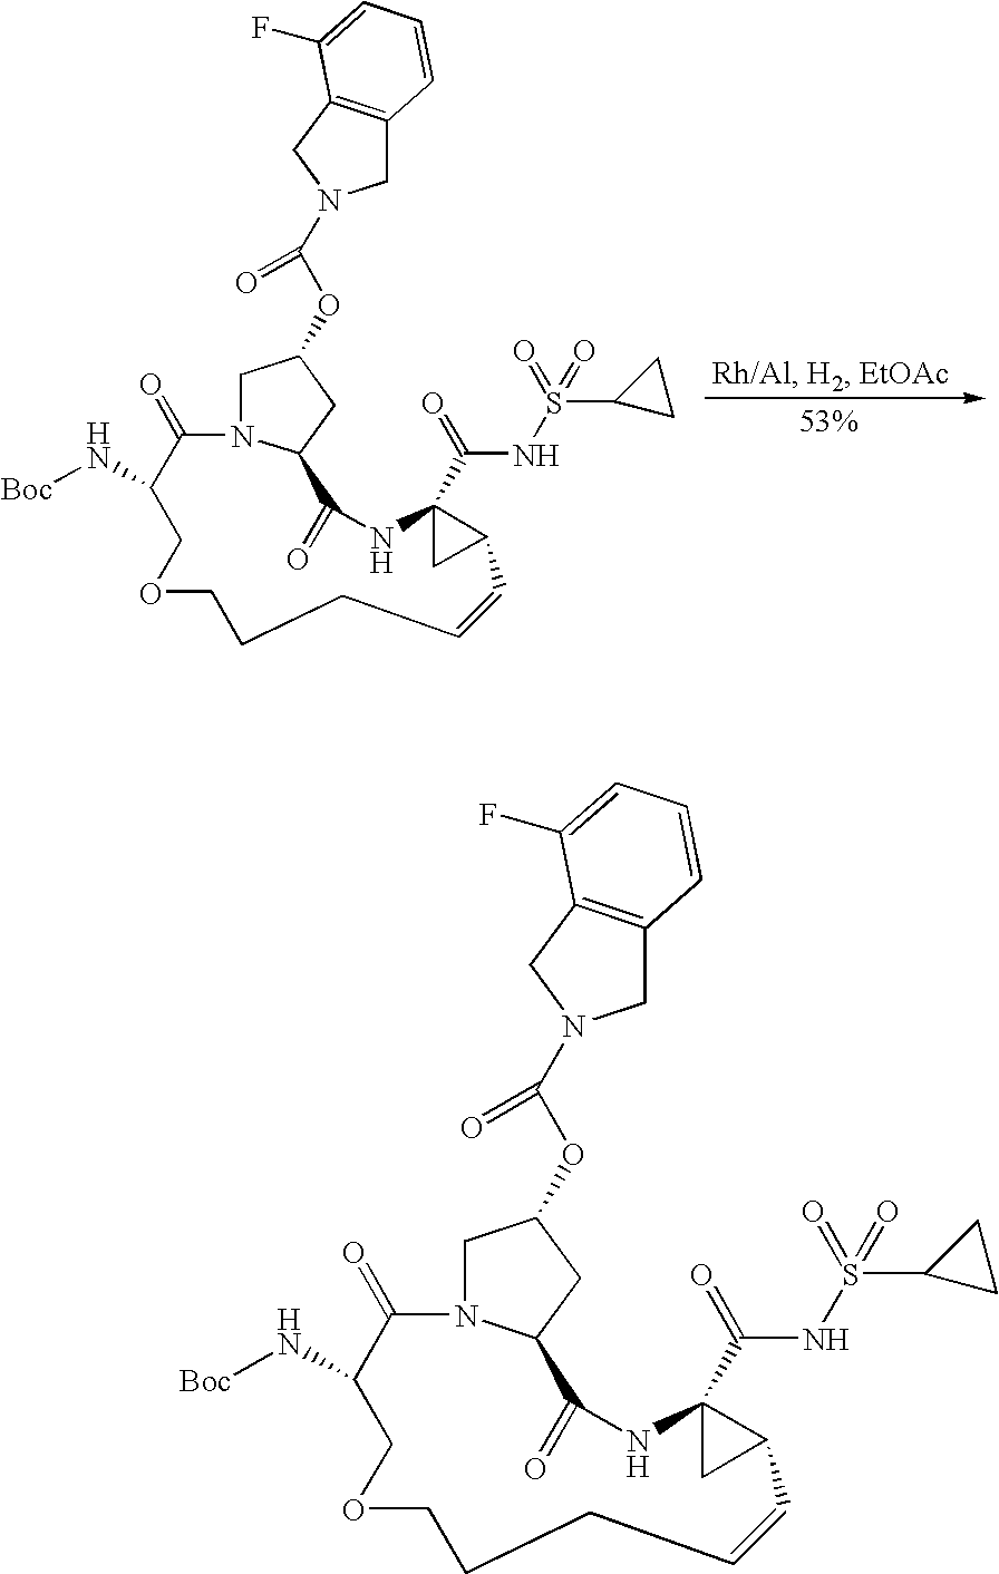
C1N2C(CC1OC(N1CC3=C(C1)C=CC=C3F)=O)C(=O)NC1(C(=O)NS(=O)(=O)C3CC3)CC1C=CCCCOCC(N[Boc])C2=O.C1N2C(CC1OC(N1CC3=C(C1)C=CC=C3F)=O)C(=O)NC1(C(=O)NS(=O)(=O)C3CC3)CC1C=CCCCOCC(N[Boc])C2=O
